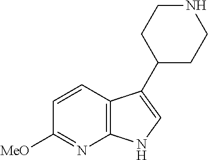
C12=C(C=CC([MeO])=N1)C(C1CCNCC1)=CN2
